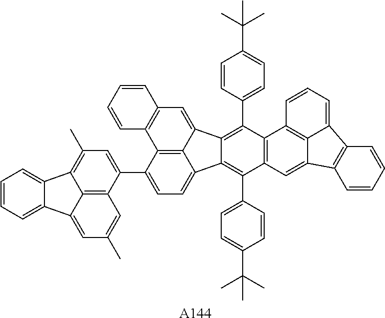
C12=C3C(=CC=C1C1=CC(C)=C4C5=CC=CC=C5C5=CC(C)=CC1=C45)C1=C(C4=CC=C(C(C)(C)C)C=C4)C4=C(C(C5=CC=C(C(C)(C)C)C=C5)=C1C3=CC1=C2C=CC=C1)C1=C2C(=C4)C3=C(C2=CC=C1)C=CC=C3.[A144]
